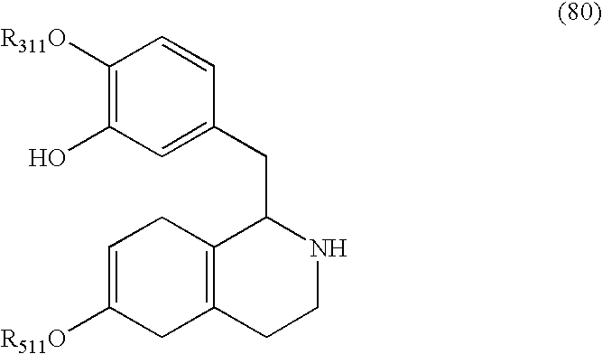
C1([R311O])=C(O)C=C(CC2C3=C(CCN2)CC([R511O])=CC3)C=C1
